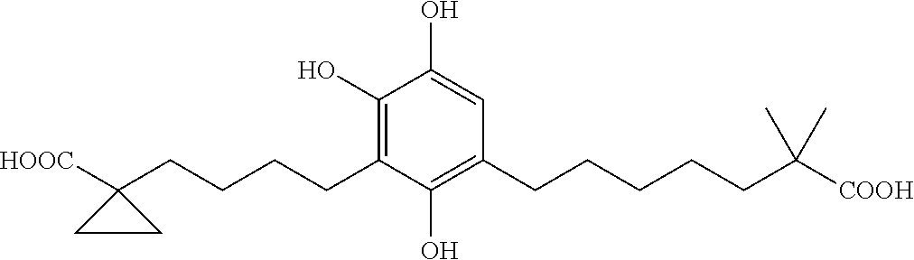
C1(O)=CC(CCCCCC(C)(C)[COOH])=C(O)C(CCCCC2([HOOC])CC2)=C1O
